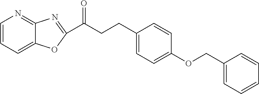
C1=CC=C2C(=N1)N=C(C(CCC1=CC=C(OCC3=CC=CC=C3)C=C1)=O)O2
